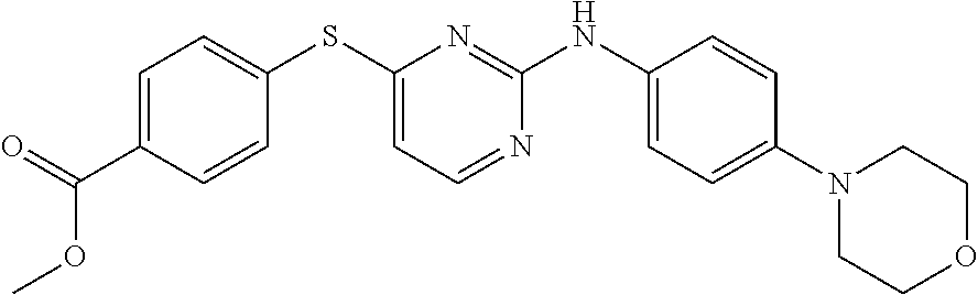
C1=C(C(=O)OC)C=CC(SC2=CC=NC(NC3=CC=C(N4CCOCC4)C=C3)=N2)=C1
